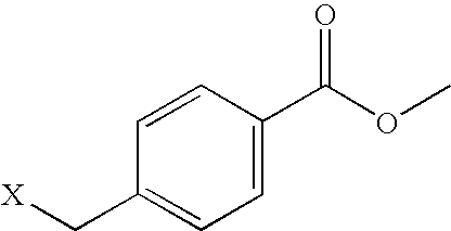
C1=CC(C(=O)OC)=CC=C1C[X]
